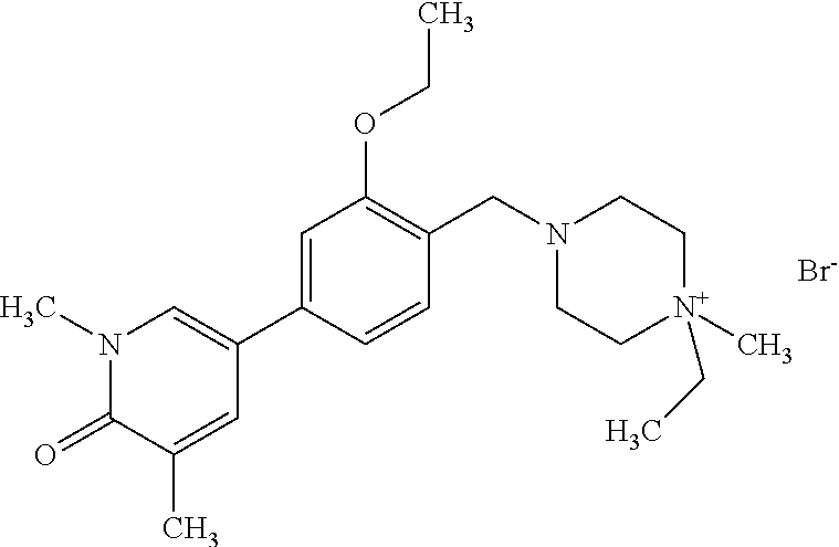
N1(C)C(=O)C(C)=CC(C2=CC(OCC)=C(CN3CC[N+](C)(CC)CC3)C=C2)=C1.[Br-]
